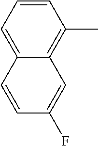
C1=CC=C2C(=C1C)C=C(F)C=C2
